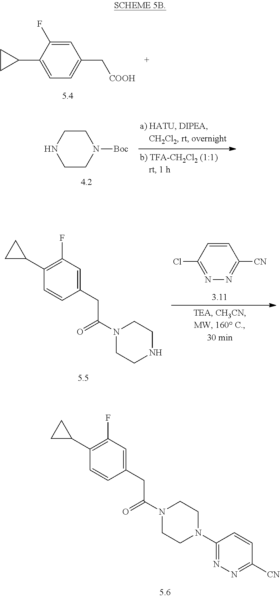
C1(CC(N2CCN(C3=NN=C([CN])C=C3)CC2)=O)=CC(F)=C(C2CC2)C=C1.C1=C(F)C(C2CC2)=CC=C1C[COOH].C1CNCCN1[Boc].C1(CC(N2CCNCC2)=O)=CC(F)=C(C2CC2)C=C1.C1=CC(Cl)=NN=C1[CN]
